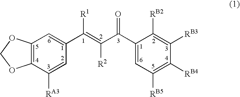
C12=C(C([RA3])=CC(C(=C(C(C3=CC([RB5])=C([RB4])C([RB3])=C3[RB2])=O)[R2])[R1])=C1)OCO2
